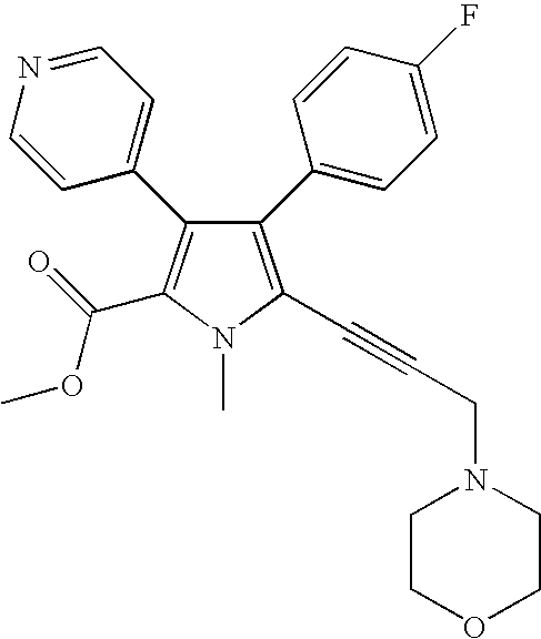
C1(C2=CC=C(F)C=C2)=C(C#CCN2CCOCC2)N(C)C(C(=O)OC)=C1C1=CC=NC=C1
